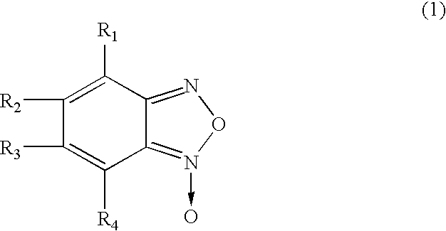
C1([R2])=C([R1])C2=NON(->O)=C2C([R4])=C1[R3]
